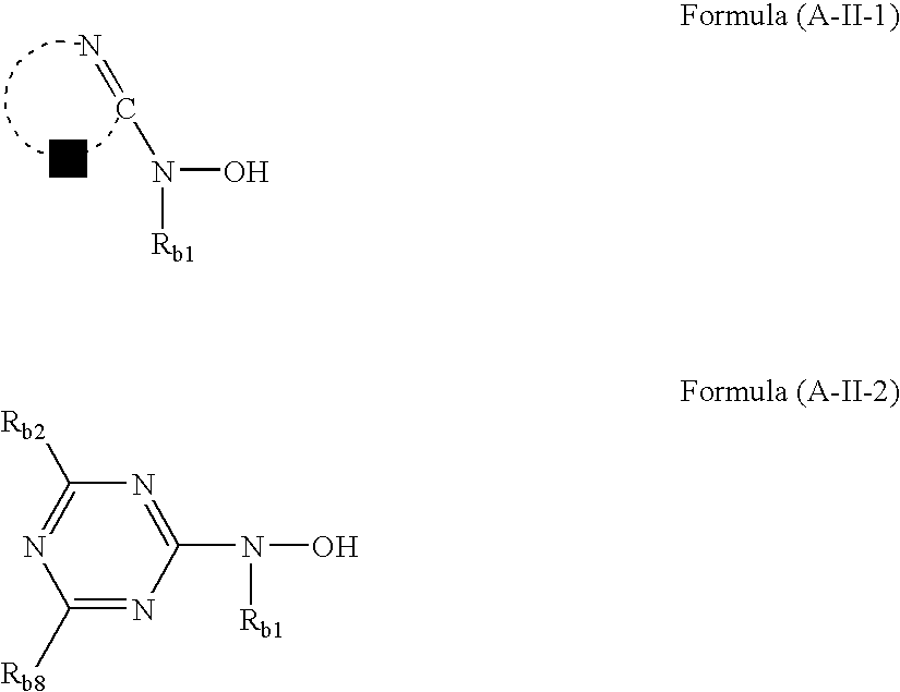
N=CN(O)[Rb1].N1=C([Rb2])N=C(N(O)[Rb1])N=C1[Rb8]
